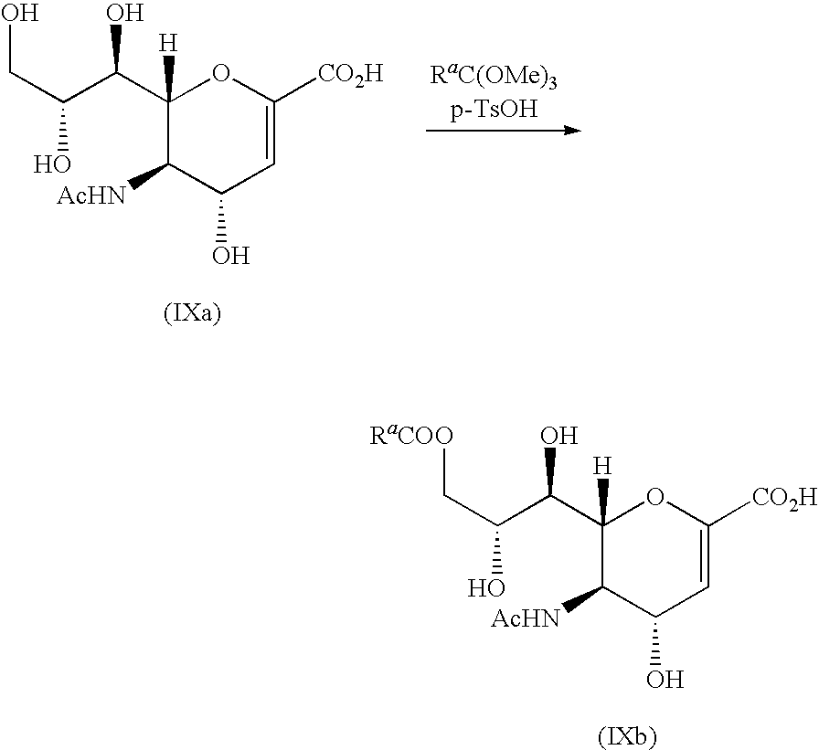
C1(C(C(CO)O)O)([H])C([AcHN])C(O)C=C([CO2H])O1.C1(C(C(C[RaCOO])O)O)([H])C([AcHN])C(O)C=C([CO2H])O1
